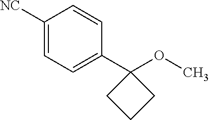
[NC]C1=CC=C(C2(OC)CCC2)C=C1
